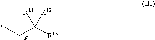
CCC([R13])([R11])[R12]
